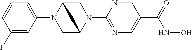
C1(F)=CC(N2CC3N(C4=NC=C(C(=O)NO)C=N4)CC2C3)=CC=C1
